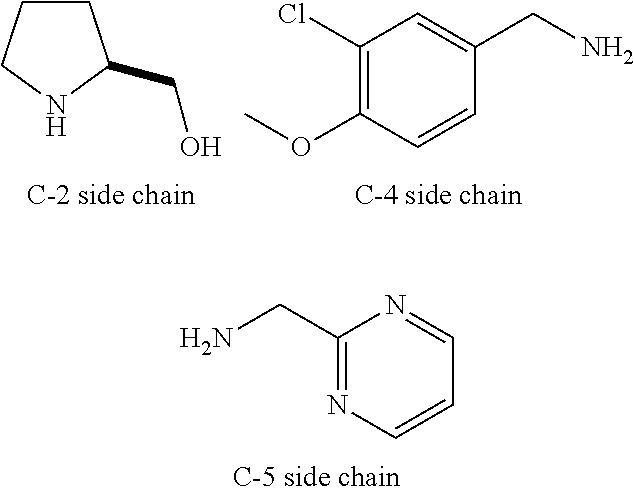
C1CCNC1CO.C1(CN)=CC(Cl)=C(OC)C=C1.C1=NC(CN)=NC=C1
